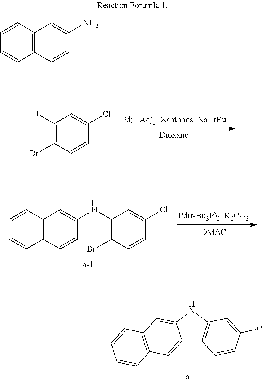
C1=CC2=C(C=C1)C=CC(N)=C2.C1(I)=C(Br)C=CC(Cl)=C1.C1=CC2=C(C=C1)C=CC(NC1=C(Br)C=CC(Cl)=C1)=C2.C12=CC3=C(C=C1NC1=C2C=CC(Cl)=C1)C=CC=C3
